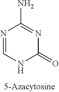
N1=CNC(=O)N=C1N
